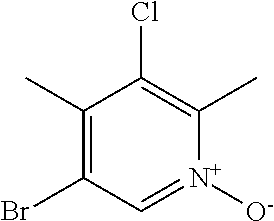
C1(Br)=C(C)C(Cl)=C(C)[N+]([O-])=C1
